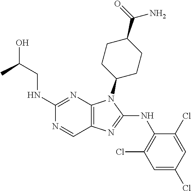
C1(NCC(O)C)=NC2=C(C=N1)N=C(NC1=C(Cl)C=C(Cl)C=C1Cl)N2C1CCC(C(=O)N)CC1
